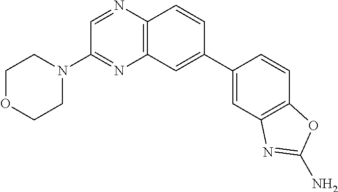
C1=C(C2=CC3=C(N=CC(N4CCOCC4)=N3)C=C2)C=CC2=C1N=C(N)O2
